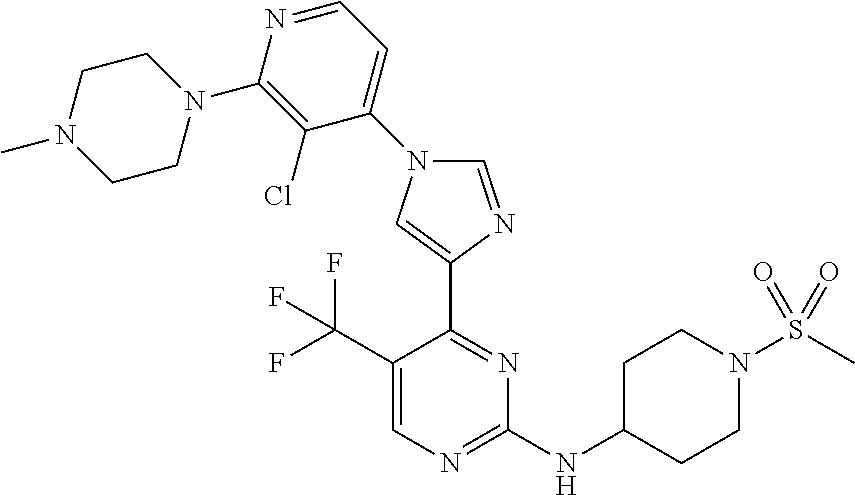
C1(C(F)(F)F)=CN=C(NC2CCN(S(C)(=O)=O)CC2)N=C1C1=CN(C2=CC=NC(N3CCN(C)CC3)=C2Cl)C=N1
